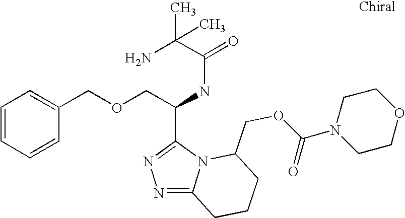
C1=CC=CC(COCC(NC(C(C)(N)C)=O)C2=NN=C3N2C(COC(N2CCOCC2)=O)CCC3)=C1
